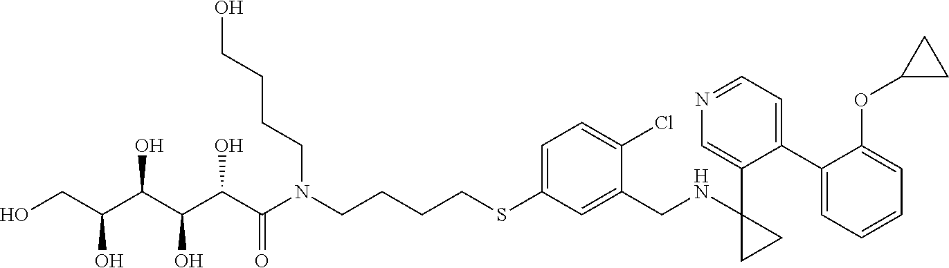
S(C1=CC=C(Cl)C(CNC2(C3=CN=CC=C3C3=CC=CC=C3OC3CC3)CC2)=C1)CCCCN(C(C(C(C(C(CO)O)O)O)O)=O)CCCCO
